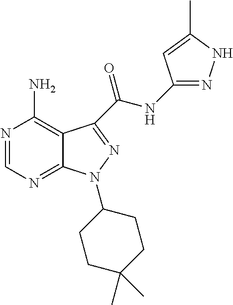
N1=CN=C2C(=C1N)C(C(NC1=NNC(C)=C1)=O)=NN2C1CCC(C)(C)CC1
